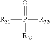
O=P([R33])([R32])[R31]
